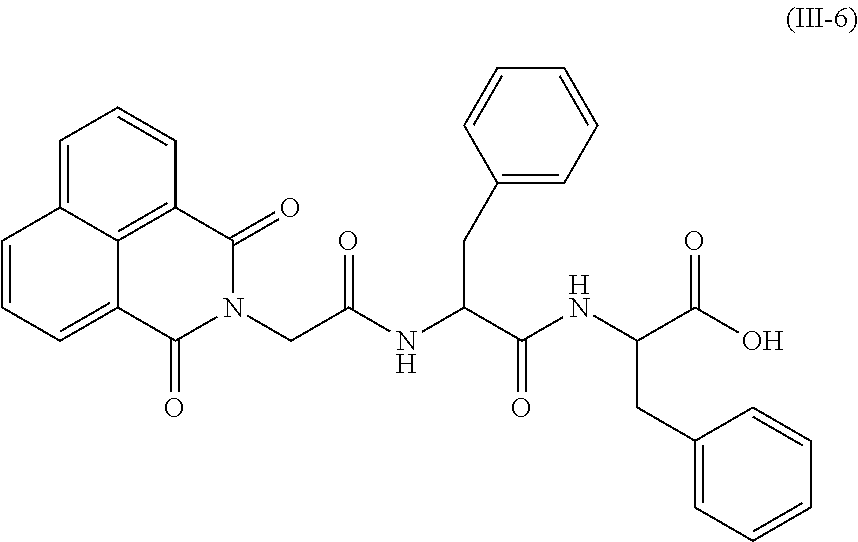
C1=C2C3=C(C=C1)C(=O)N(CC(NC(C(NC(C(O)=O)CC1=CC=CC=C1)=O)CC1=CC=CC=C1)=O)C(=O)C3=CC=C2
